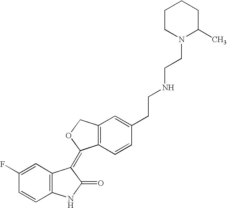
C12=C(C=CC(CCNCCN3C(C)CCCC3)=C1)C(=C1C3=C(NC1=O)C=CC(F)=C3)OC2
